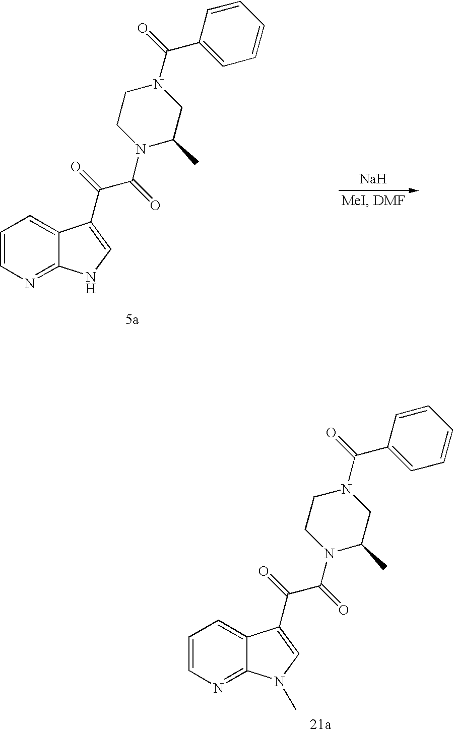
C1=CN=C2C(=C1)C(C(=O)C(=O)N1C(C)CN(C(=O)C3=CC=CC=C3)CC1)=CN2.[Na].C1=CN=C2C(=C1)C(C(=O)C(=O)N1C(C)CN(C(=O)C3=CC=CC=C3)CC1)=CN2C
